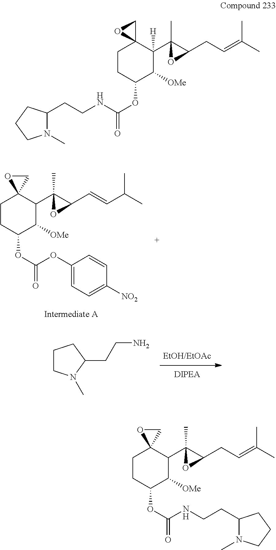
C1CN(C)C(CCN)C1.C1CC(OC(=O)OC2=CC=C([NO2])C=C2)C([OMe])C(C2(C)C(C=CC(C)C)O2)C12CO2.C1CC(OC(NCCC2N(C)CCC2)=O)C([OMe])C(C2(C)C(CC=C(C)C)O2)([H])C12CO2.C1CC(OC(=O)NCCC2N(C)CCC2)C([OMe])C(C2(C)C(CC=C(C)C)O2)C12CO2
